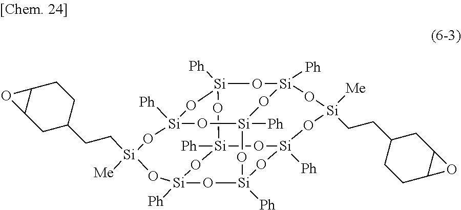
[Si]12([Ph])O[Si]3([Ph])O[Si]([Me])(CCC4CCC5C(C4)O5)O[Si]4([Ph])O[Si]5([Ph])O[Si]([Ph])(O[Si]([Ph])(O1)O[Si]([Me])(CCC1CCC6C(C1)O6)O[Si]([Ph])(O5)O[Si]([Ph])(O2)O4)O3
